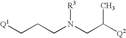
N(CC([Q2])C)(CCC[Q1])[R3]
